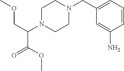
C1=CC=C(CN2CCN(C(COC)C(OC)=O)CC2)C=C1N
